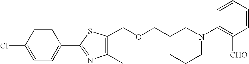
C1=C(Cl)C=CC(C2=NC(C)=C(COCC3CCCN(C4=C([CHO])C=CC=C4)C3)S2)=C1
